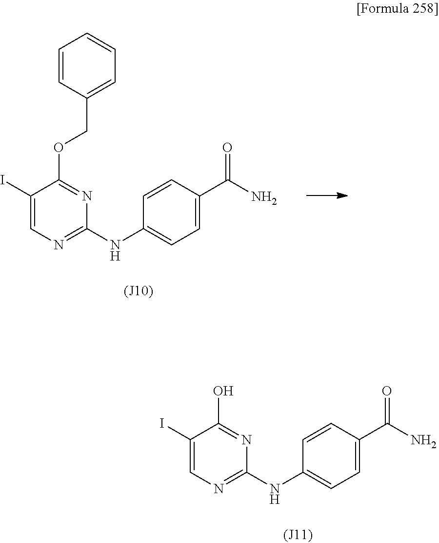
C1=CC(COC2=NC(NC3=CC=C(C(N)=O)C=C3)=NC=C2I)=CC=C1.OC1=NC(NC2=CC=C(C(N)=O)C=C2)=NC=C1I
